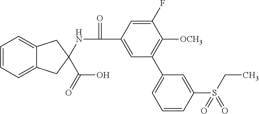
C12=CC=CC=C1CC(C(O)=O)(NC(=O)C1=CC(C3=CC=CC(S(CC)(=O)=O)=C3)=C([OCH3])C(F)=C1)C2
